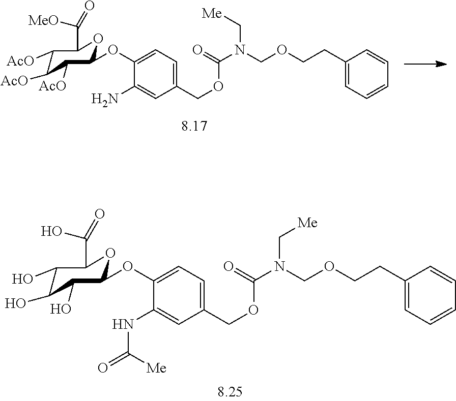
C1(COC(N(COCCC2=CC=CC=C2)C[Me])=O)=CC=C(OC2C([AcO])C([AcO])C([AcO])C(C([MeO])=O)O2)C(N)=C1.C1(COC(N(COCCC2=CC=CC=C2)C[Me])=O)=CC=C(OC2C(O)C(O)C(O)C(C(O)=O)O2)C(NC([Me])=O)=C1
